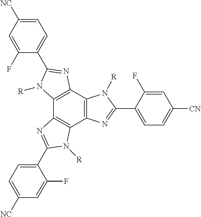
C1(F)=CC([NC])=CC=C1C1=NC2=C(C3=C(C4=C2N([R])C(C2=CC=C([CN])C=C2F)=N4)N([R])C(C2=CC=C([NC])C=C2F)=N3)N1[R]
